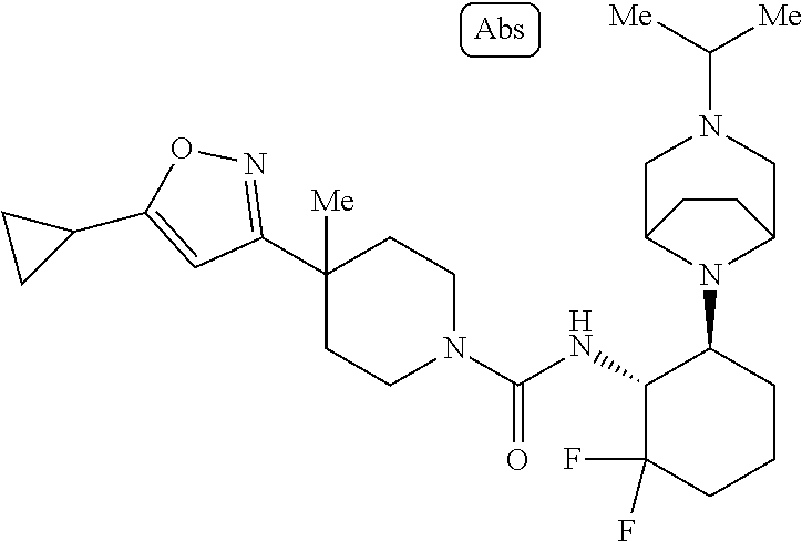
C1(C2=NOC(C3CC3)=C2)([Me])CCN(C(NC2C(F)(F)CCCC2N2C3CN(C([Me])[Me])CC2CC3)=O)CC1
